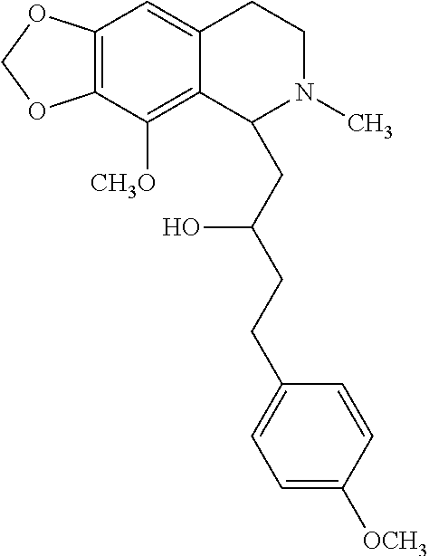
C12=C(C([CH3O])=C3C(=C1)CCN(C)C3CC(CCC1=CC=C([OCH3])C=C1)O)OCO2
